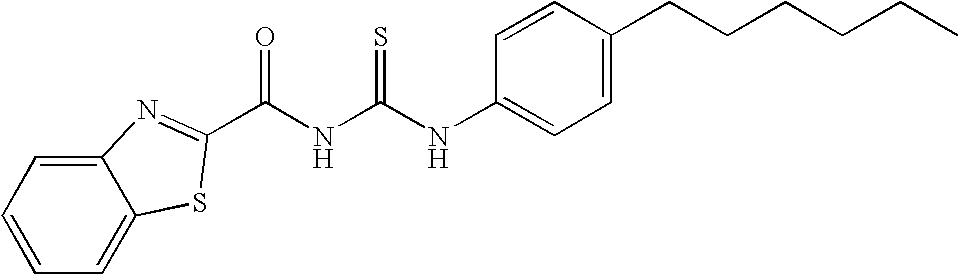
C12=CC=CC=C1SC(C(NC(NC1=CC=C(CCCCCC)C=C1)=S)=O)=N2
